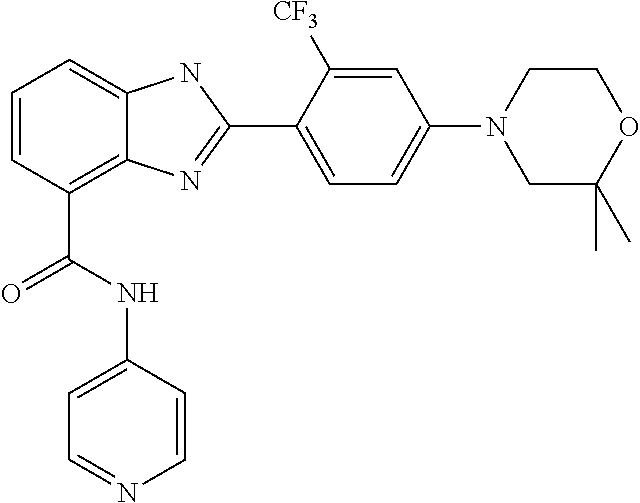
C1=CC(C(=O)NC2=CC=NC=C2)=C2C(=C1)NC(C1=CC=C(N3CC(C)(C)OCC3)C=C1[CF3])=N2
